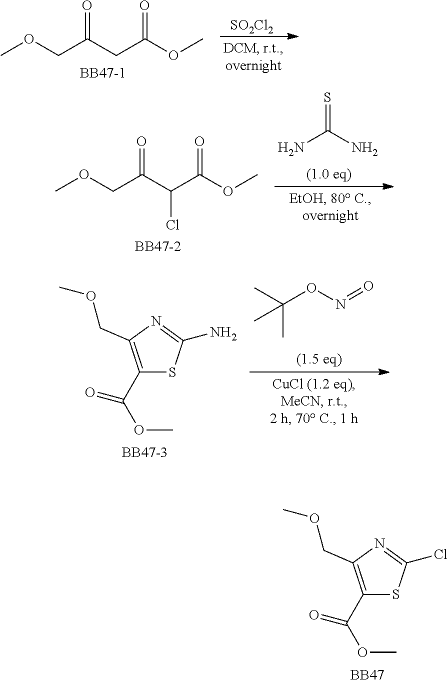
COCC(CC(OC)=O)=O.[BB47-1].[SO2Cl2].COCC(C(C(OC)=O)Cl)=O.[BB47-2].NC(N)=S.CC(ON=O)(C)C.C1(C(OC)=O)=C(COC)N=C(N)S1.[BB47-3].C1(C(OC)=O)=C(COC)N=C(Cl)S1.[BB47]
